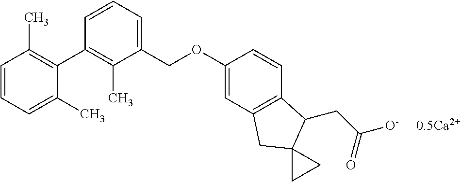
C1=CC=C(C)C(C2=C(C)C(COC3=CC4=C(C=C3)C(CC(=O)[O-])C3(C4)CC3)=CC=C2)=C1C.[0.5Ca2+]
